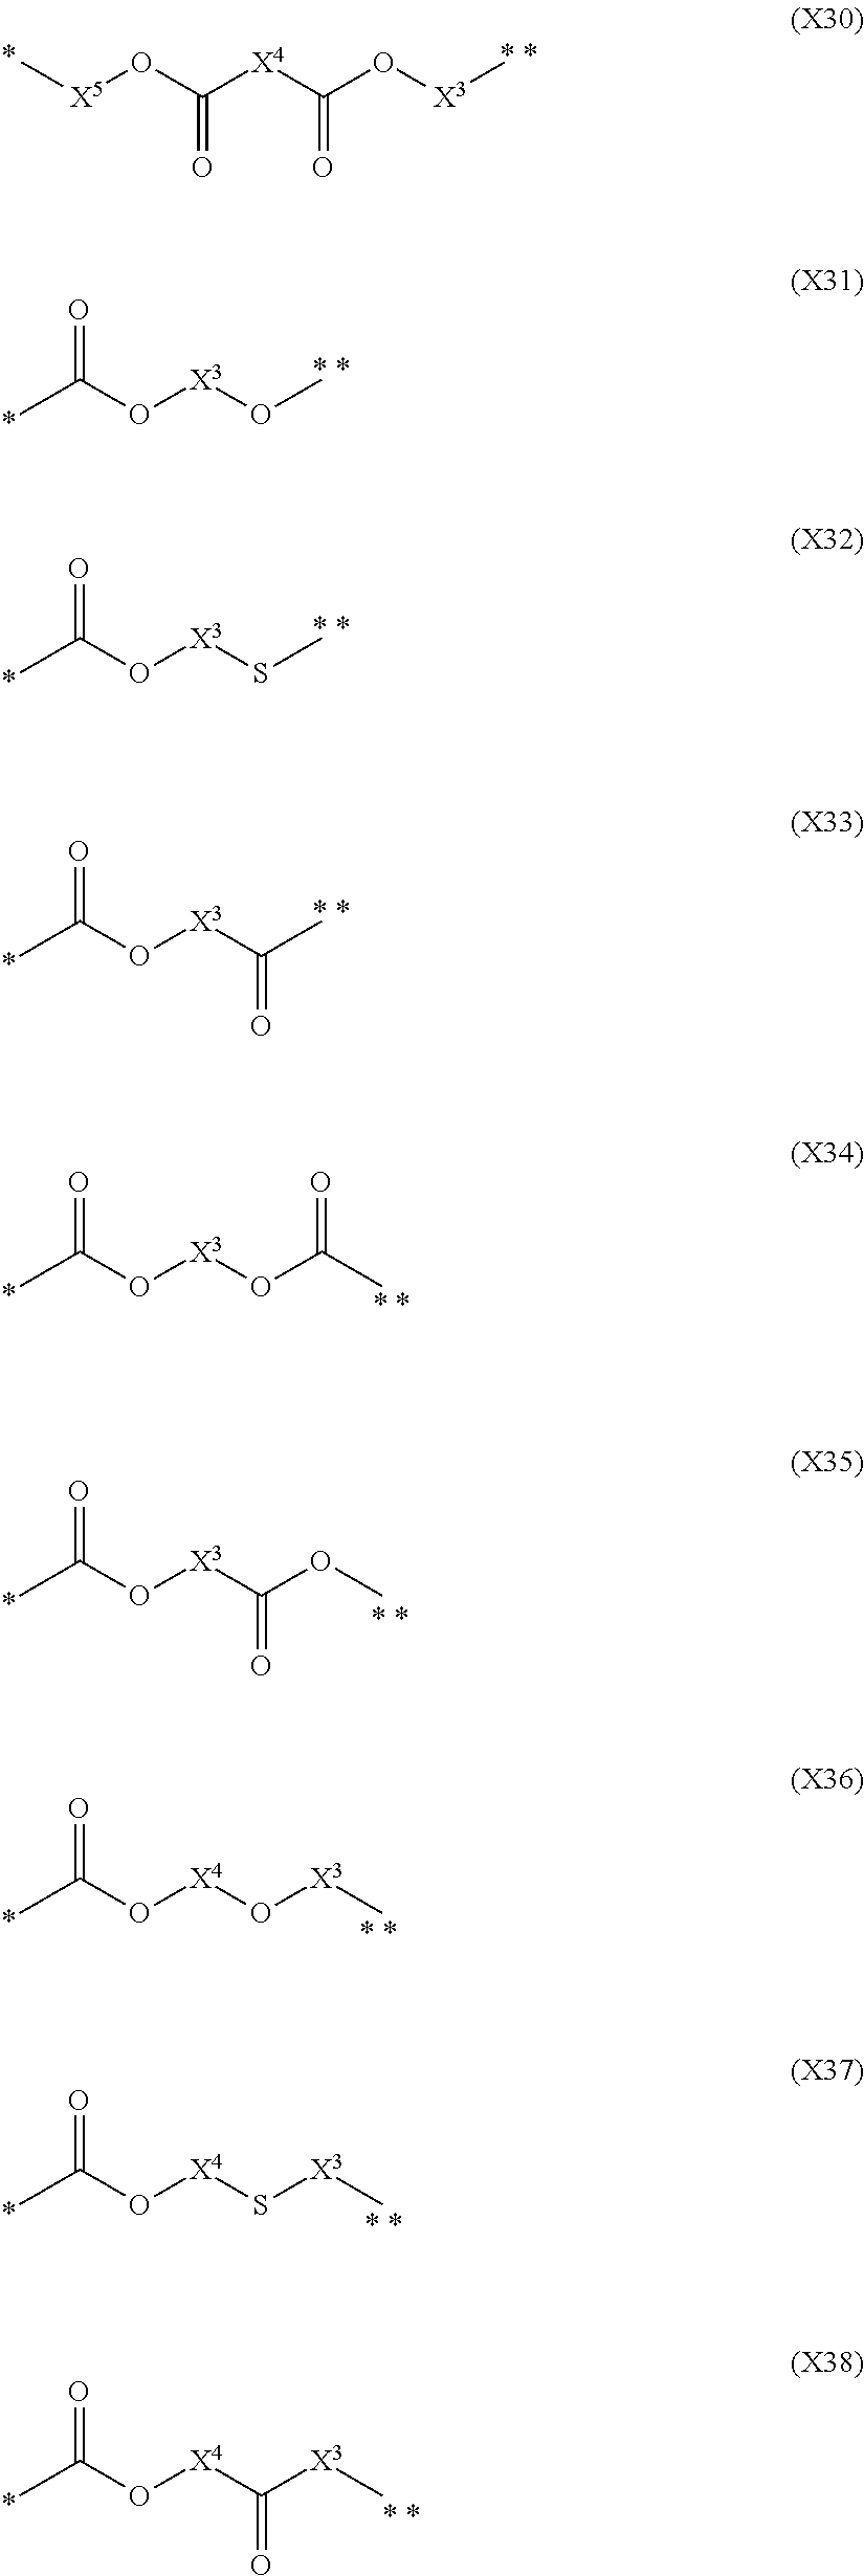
C([X4]C(O[X3]C)=O)(O[X5]C)=O.O([X3]OC)C(C)=O.O([X3]SC)C(C)=O.O([X3]C(C)=O)C(C)=O.O([X3]OC(C)=O)C(C)=O.O([X3]C(OC)=O)C(C)=O.O([X4]O[X3]C)C(C)=O.O([X4]S[X3]C)C(C)=O.O([X4]C([X3]C)=O)C(C)=O
